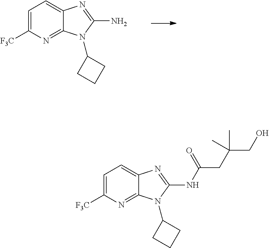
C1=C([F3C])N=C2C(=C1)N=C(N)N2C1CCC1.C1=C([F3C])N=C2C(=C1)N=C(NC(CC(CO)(C)C)=O)N2C1CCC1
